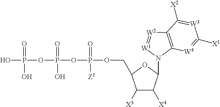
OP(OP(O)(=O)OP(=O)([Z1])OCC1C([X3])C([X4])C(N2[W1]=[W2]C3=C2[W4]=C([X1])[W3]=C3[X2])O1)(=O)O
